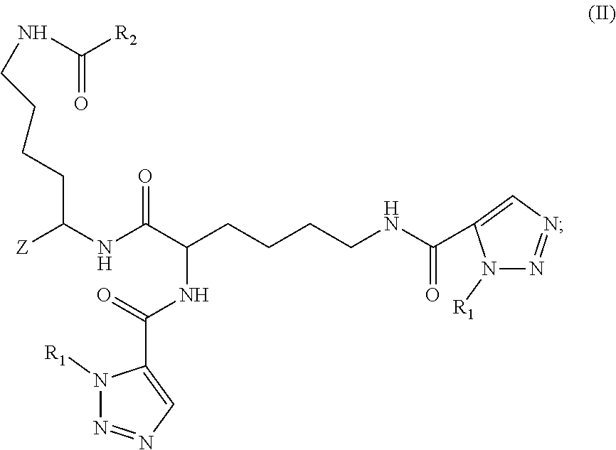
[Z]C(NC(C(CCCCNC(C1=CN=NN1[R1])=O)NC(=O)C1=CN=NN1[R1])=O)CCCCNC([R2])=O
